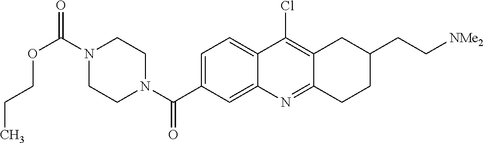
N1(C(OCCC)=O)CCN(C(=O)C2=CC=C3C(=C2)N=C2C(=C3Cl)CC(CC[NMe2])CC2)CC1
